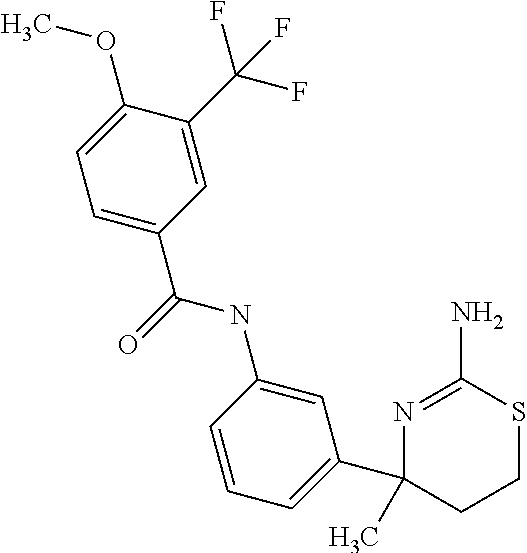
N1=C(N)SCCC1(C1=CC=CC(NC(C2=CC=C(OC)C(C(F)(F)F)=C2)=O)=C1)C
